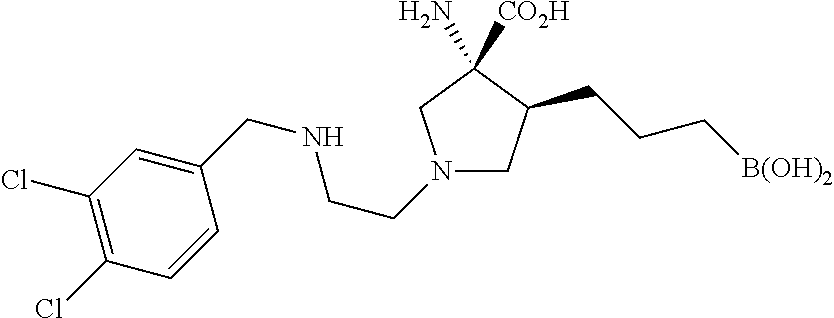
N1(CCNCC2=CC(Cl)=C(Cl)C=C2)CC(CCC[B(OH)2])C([CO2H])(N)C1
